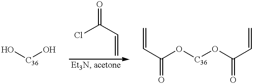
O[C36]O.ClC(C=C)=O.C=CC(O[C36]OC(C=C)=O)=O
